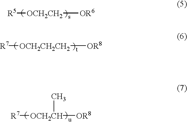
[R5][OCH2CH2][OR6].[R7][OCH2CH2CH2][OR8].[R7][OCH2CH]([OR8])C
